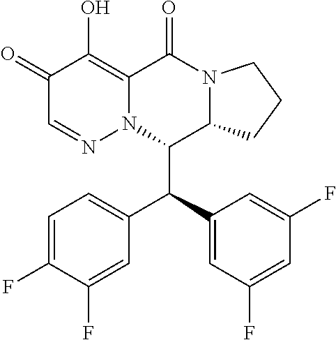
C1=C(F)C(F)=CC(C(C2=CC(F)=CC(F)=C2)C2C3N(C(=O)C4=C(O)C(=O)C=NN24)CCC3)=C1
